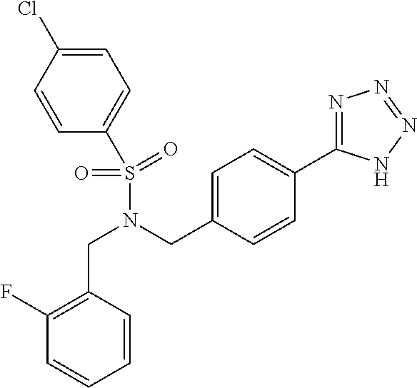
C1=C(Cl)C=CC(S(N(CC2=CC=C(C3=NN=NN3)C=C2)CC2=C(F)C=CC=C2)(=O)=O)=C1
